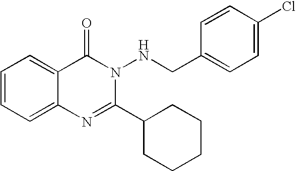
C1=CC=C2C(=C1)C(=O)N(NCC1=CC=C(Cl)C=C1)C(C1CCCCC1)=N2
